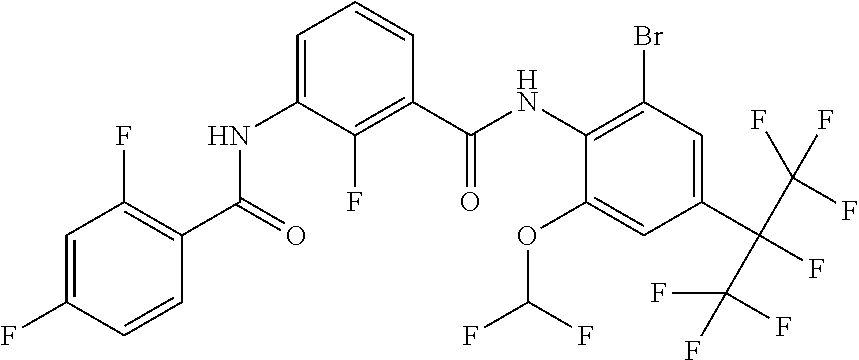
C1=C(F)C=CC(C(=O)NC2=CC=CC(C(NC3=C(Br)C=C(C(C(F)(F)F)(C(F)(F)F)F)C=C3OC(F)F)=O)=C2F)=C1F
